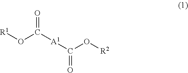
[R1]OC([A1]C(O[R2])=O)=O
